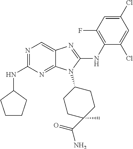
N1=C(NC2CCCC2)N=C2C(=C1)N=C(NC1=C(F)C=C(Cl)C=C1Cl)N2C1CCC(C)(C(=O)N)CC1
